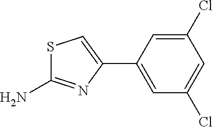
S1C(N)=NC(C2=CC(Cl)=CC(Cl)=C2)=C1
